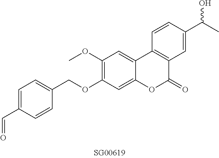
O(C1=C(OC)C=C2C(=C1)OC(=O)C1=C2C=CC(C(C)O)=C1)CC1=CC=C(C=O)C=C1
